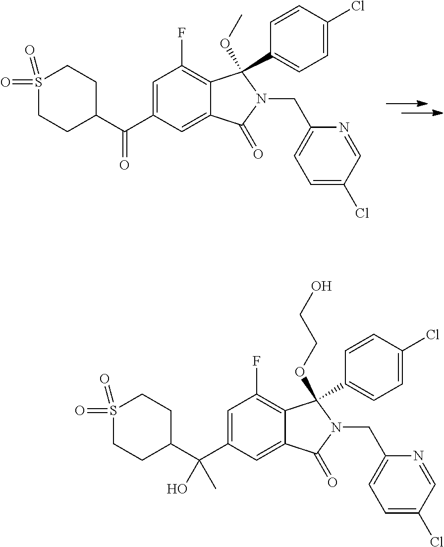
C1(C(C2=CC(F)=C3C(=C2)C(=O)N(CC2=CC=C(Cl)C=N2)C3(OCCO)C2=CC=C(Cl)C=C2)(O)C)CCS(=O)(=O)CC1.C1(C(C2=CC(F)=C3C(=C2)C(=O)N(CC2=CC=C(Cl)C=N2)C3(OC)C2=CC=C(Cl)C=C2)=O)CCS(=O)(=O)CC1
